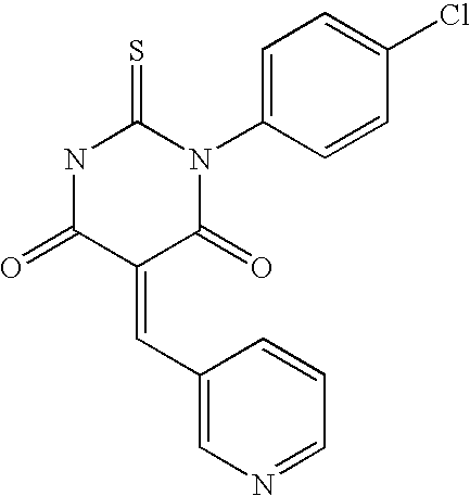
O=C1C(=CC2=CN=CC=C2)C(=O)NC(=S)N1C1=CC=C(Cl)C=C1
